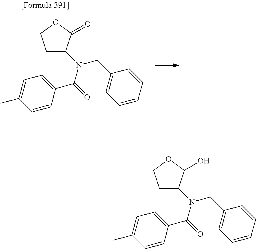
C1C(N(C(=O)C2=CC=C(C)C=C2)CC2=CC=CC=C2)C(O)OC1.C1C(N(C(=O)C2=CC=C(C)C=C2)CC2=CC=CC=C2)C(=O)OC1
